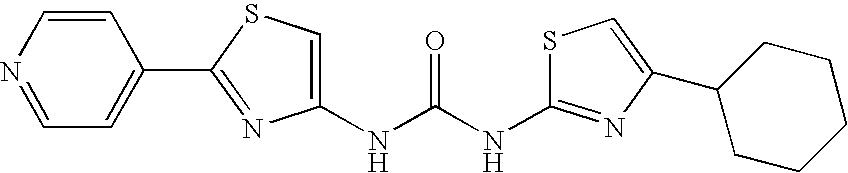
N(C(NC1=NC(C2CCCCC2)=CS1)=O)C1=CSC(C2=CC=NC=C2)=N1
